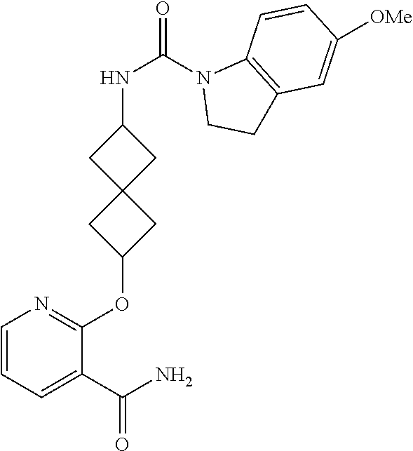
C1(C(N)=O)=CC=CN=C1OC1CC2(C1)CC(NC(N1CCC3=C1C=CC([OMe])=C3)=O)C2
